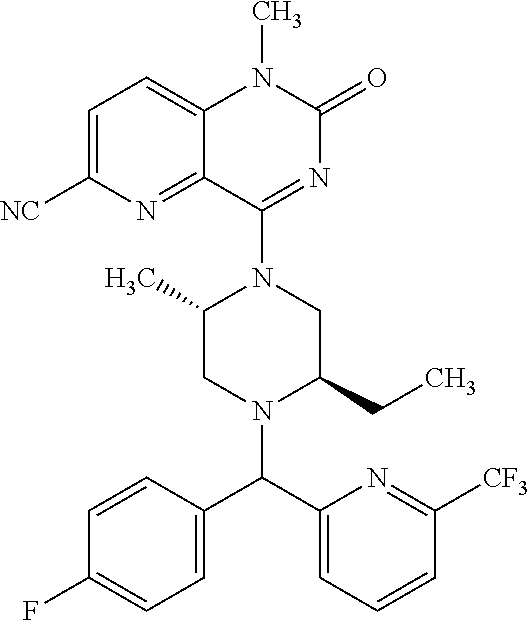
C1=C([NC])N=C2C(=C1)N(C)C(=O)N=C2N1C(C)CN(C(C2=CC=CC([CF3])=N2)C2=CC=C(F)C=C2)C(CC)C1
